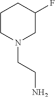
C1CN(CCN)CC(F)C1
